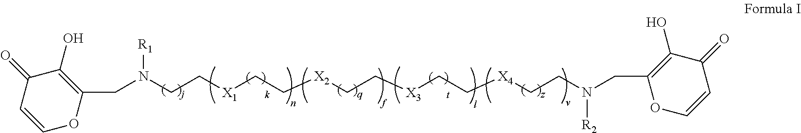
C1(=O)C=COC(CN(CC[X1]CC[X2]CC[X3]CC[X4]CCN(CC2=C(O)C(=O)C=CO2)[R2])[R1])=C1O
